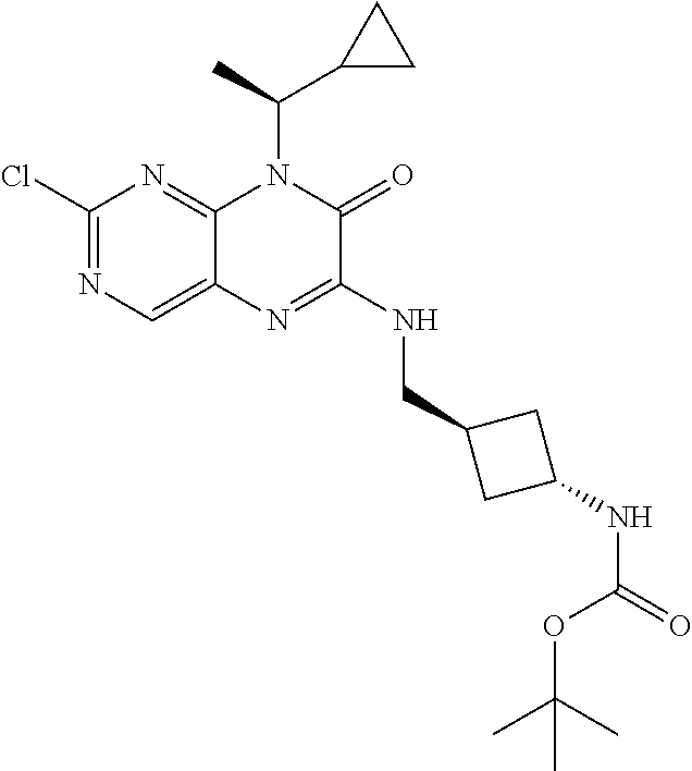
C1(Cl)=NC=C2C(=N1)N(C(C1CC1)C)C(=O)C(NCC1CC(NC(=O)OC(C)(C)C)C1)=N2
